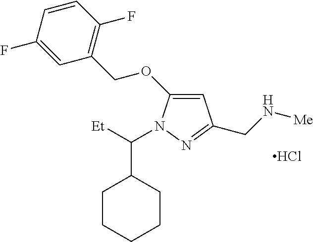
C1=C(OCC2=C(F)C=CC(F)=C2)N(C([Et])C2CCCCC2)N=C1CN[Me].Cl
